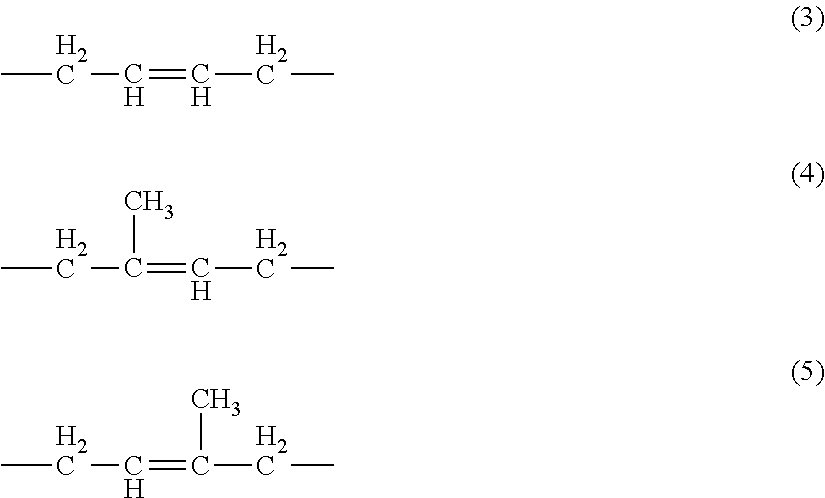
CCC=CCC.CCC(=CCC)C.CCC=C(CC)C
